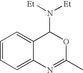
C1=CC=C2C(=C1)C(N([Et])[Et])OC(C)=N2
